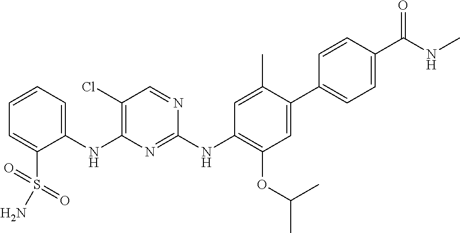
C1(NC2=C(Cl)C=NC(NC3=C(OC(C)C)C=C(C4=CC=C(C(NC)=O)C=C4)C(C)=C3)=N2)=CC=CC=C1S(=O)(=O)N
